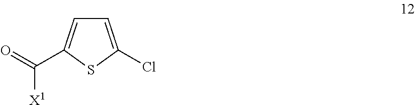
C1=C(Cl)SC(C([X1])=O)=C1
